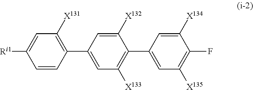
C1([X134])=CC(C2=C([X133])C=C(C3=C([X131])C=C([Ri1])C=C3)C=C2[X132])=CC([X135])=C1F
